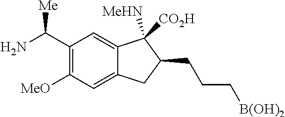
C1(C(N)[Me])=C([MeO])C=C2C(=C1)C([MeHN])([CO2H])C(CCC[B(OH)2])C2
